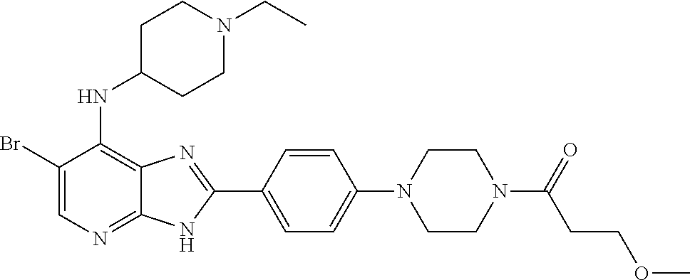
C1(Br)=CN=C2C(=C1NC1CCN(CC)CC1)N=C(C1=CC=C(N3CCN(C(CCOC)=O)CC3)C=C1)N2
